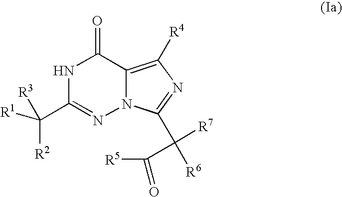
N1C(C([R1])([R3])[R2])=NN2C(=C([R4])N=C2C([R6])([R7])C([R5])=O)C1=O
